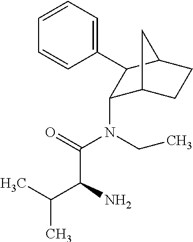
C1=CC=C(C2C(N(CC)C(=O)C(N)C(C)C)C3CCC2C3)C=C1
